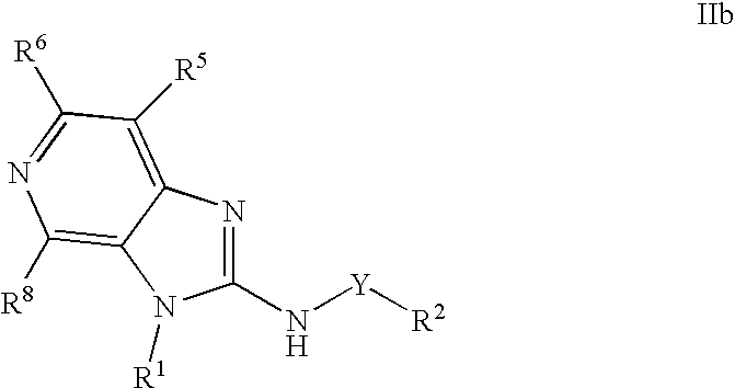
C1(N[Y][R2])=NC2=C([R5])C([R6])=NC([R8])=C2N1[R1]
